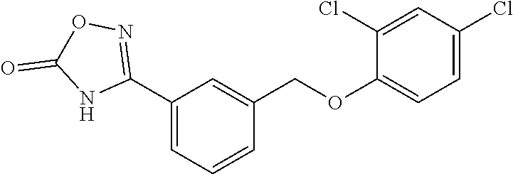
C1(C2=NOC(=O)N2)=CC=CC(COC2=CC=C(Cl)C=C2Cl)=C1
